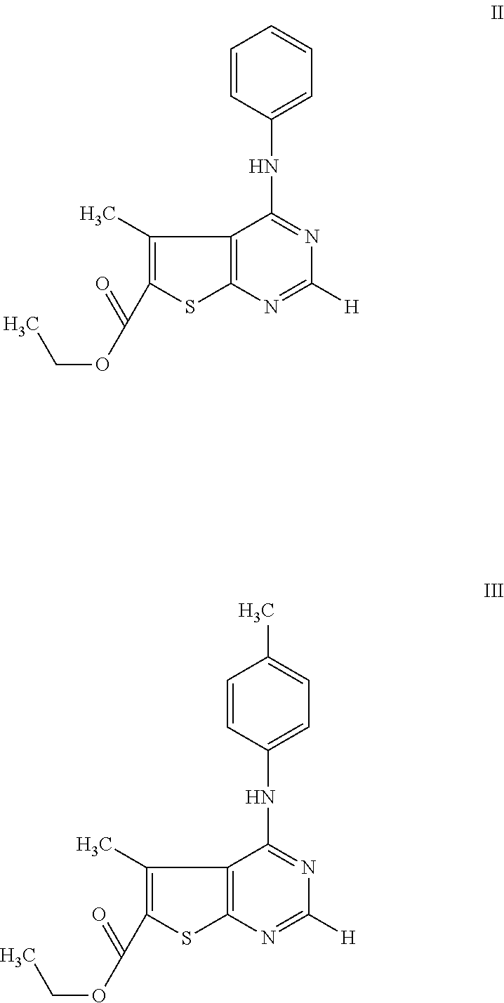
C1(C)=C(C(OCC)=O)SC2=C1C(NC1=CC=CC=C1)=NC([H])=N2.C1(C)=C(C(OCC)=O)SC2=C1C(NC1=CC=C(C)C=C1)=NC([H])=N2
